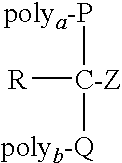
[polya-P][C-Z]([R])[polyb-Q]
